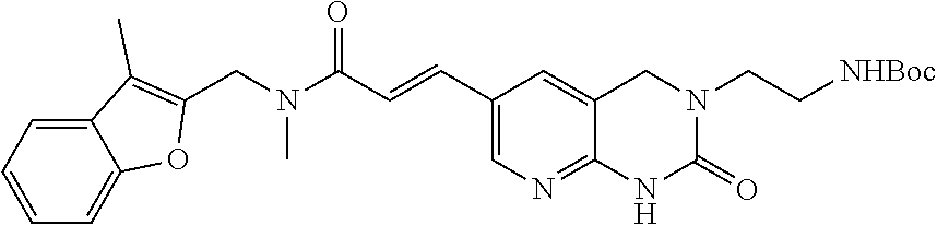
CN(C(C=CC1=CN=C2NC(=O)N(CC[NHBoc])CC2=C1)=O)CC1=C(C)C2=CC=CC=C2O1
